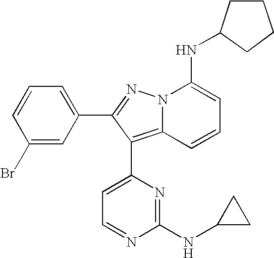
C1(Br)=CC(C2=NN3C(=C2C2=CC=NC(NC4CC4)=N2)C=CC=C3NC2CCCC2)=CC=C1
